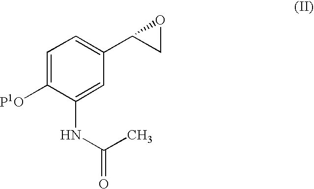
C1=C([P1O])C(NC(=O)C)=CC(C2OC2)=C1
